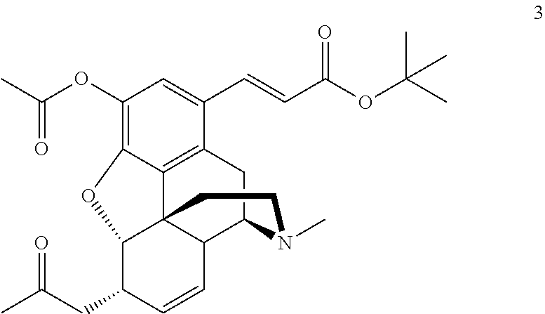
C1(OC(C)=O)=C2C3=C(C(C=CC(OC(C)(C)C)=O)=C1)CC1C4C3(C(C(CC(C)=O)C=C4)O2)CCN1C
